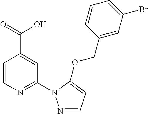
C(C1=CC(N2N=CC=C2OCC2=CC(Br)=CC=C2)=NC=C1)(=O)O
